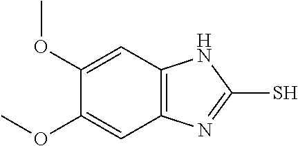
C12=C(N=C(S)N1)C=C(OC)C(OC)=C2
